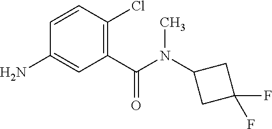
C1=CC(Cl)=C(C(N(C2CC(F)(F)C2)C)=O)C=C1N
